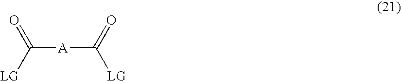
C([A]C([LG])=O)(=O)[LG]
